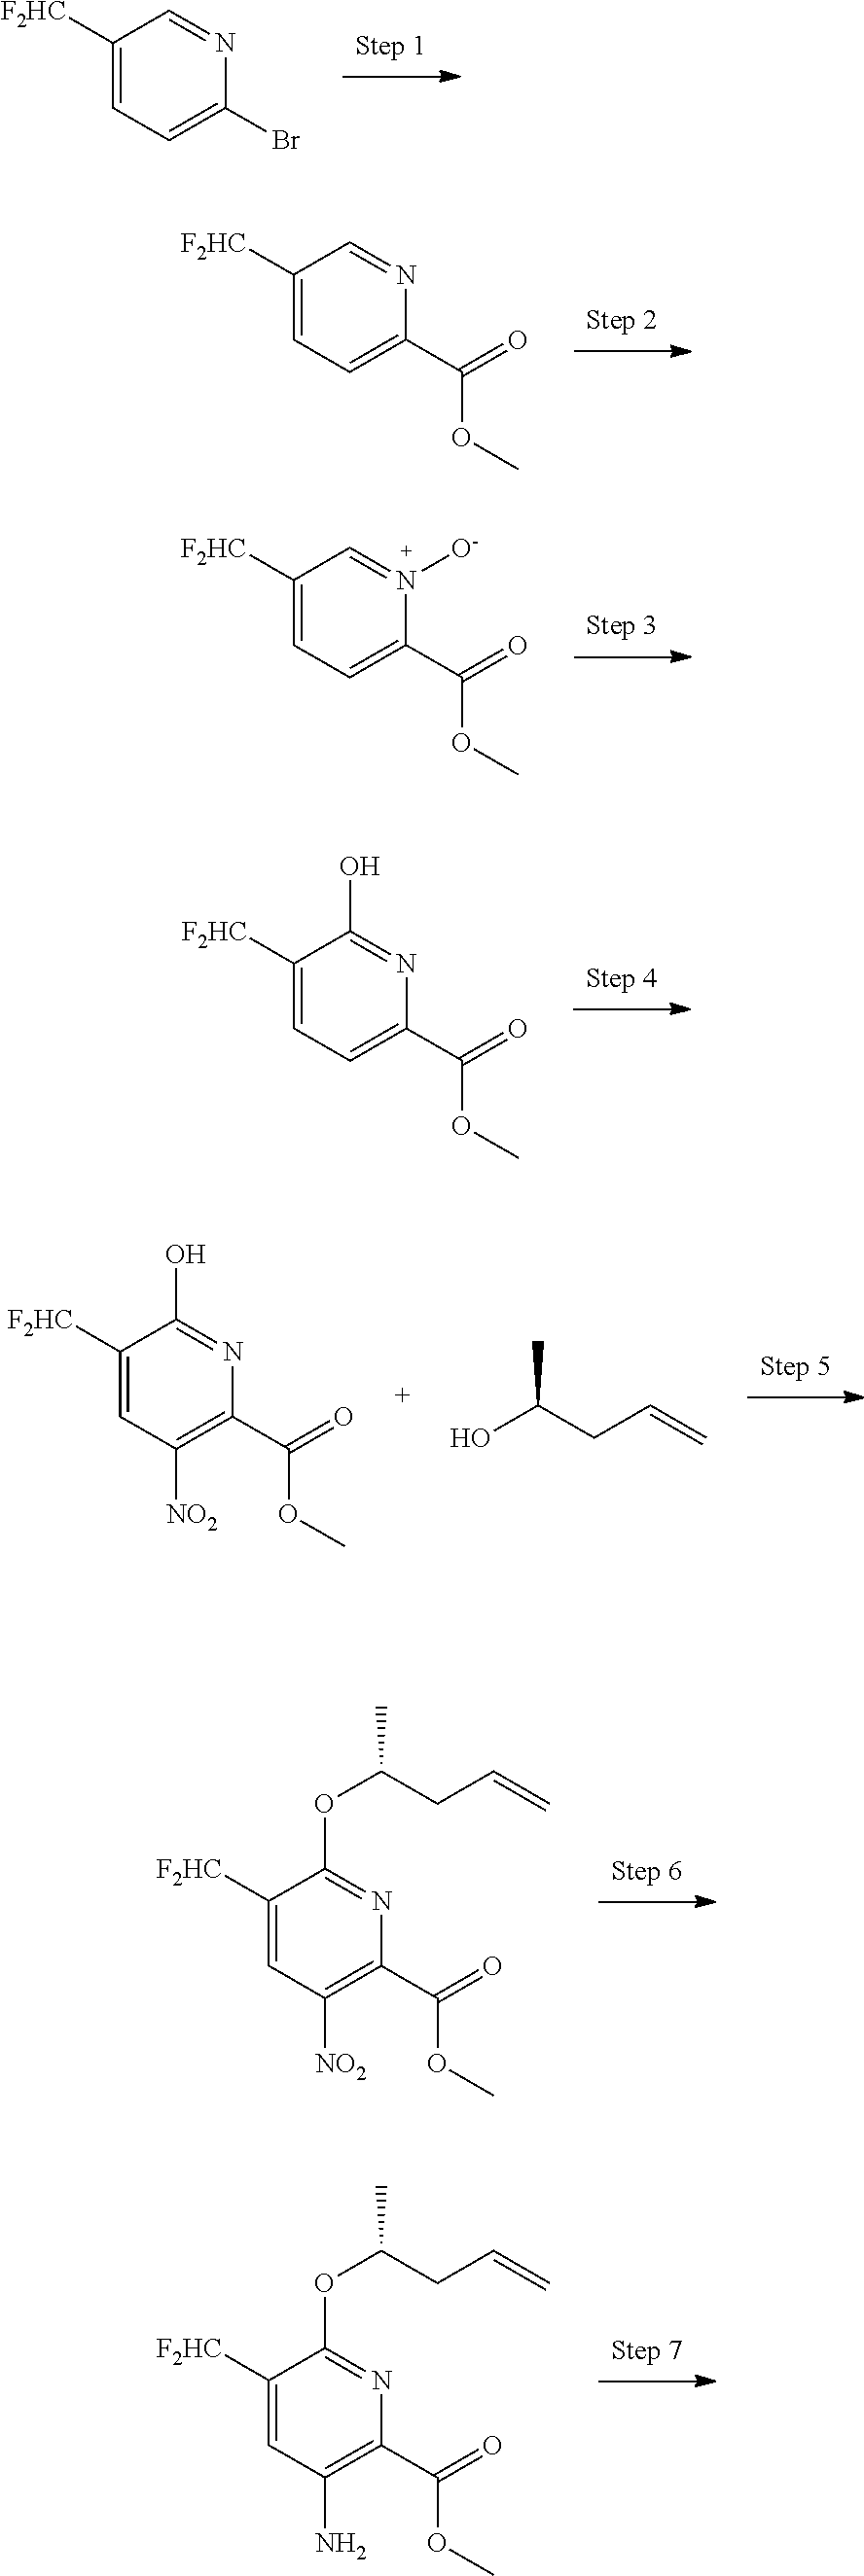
C1(C(=O)OC)=CC=C([F2HC])C=N1.C1(C(=O)OC)=CC=C([F2HC])C=N1[O-].C1(Br)=CC=C([F2HC])C=N1.C(C1=C([NO2])C=C([F2HC])C(OC(CC=C)C)=N1)(=O)OC.C1(C(=O)OC)=CC=C([F2HC])C(O)=N1.C1(C(=O)OC)=C([NO2])C=C([F2HC])C(O)=N1.OC(CC=C)C.C(C1=C(N)C=C([F2HC])C(OC(CC=C)C)=N1)(=O)OC
